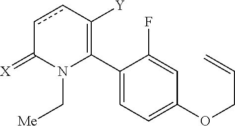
C1(C2=C([Y])ccC(=[X])N2C[Me])=CC=C(OCC=C)C=C1F
